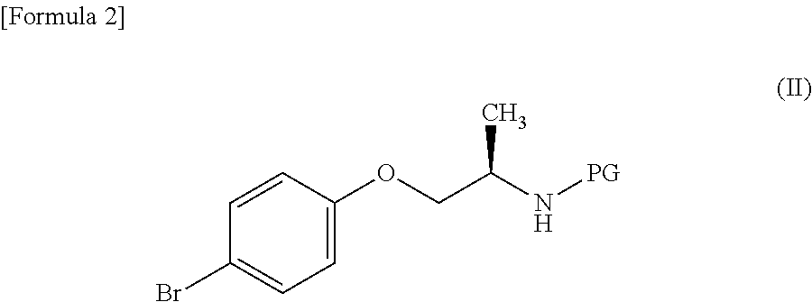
C1=CC(OCC(N[PG])C)=CC=C1Br
